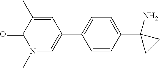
O=C1C(C)=CC(C2=CC=C(C3(N)CC3)C=C2)=CN1C
